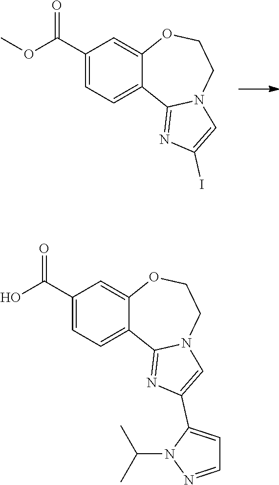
C1(C(OC)=O)=CC=C2C(=C1)OCCN1C2=NC(I)=C1.C1(C(O)=O)=CC=C2C(=C1)OCCN1C2=NC(C2=CC=NN2C(C)C)=C1
